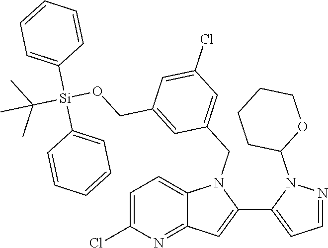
C1=C(Cl)N=C2C(=C1)N(CC1=CC(Cl)=CC(CO[Si](C(C)(C)C)(C3=CC=CC=C3)C3=CC=CC=C3)=C1)C(C1=CC=NN1C1OCCCC1)=C2
